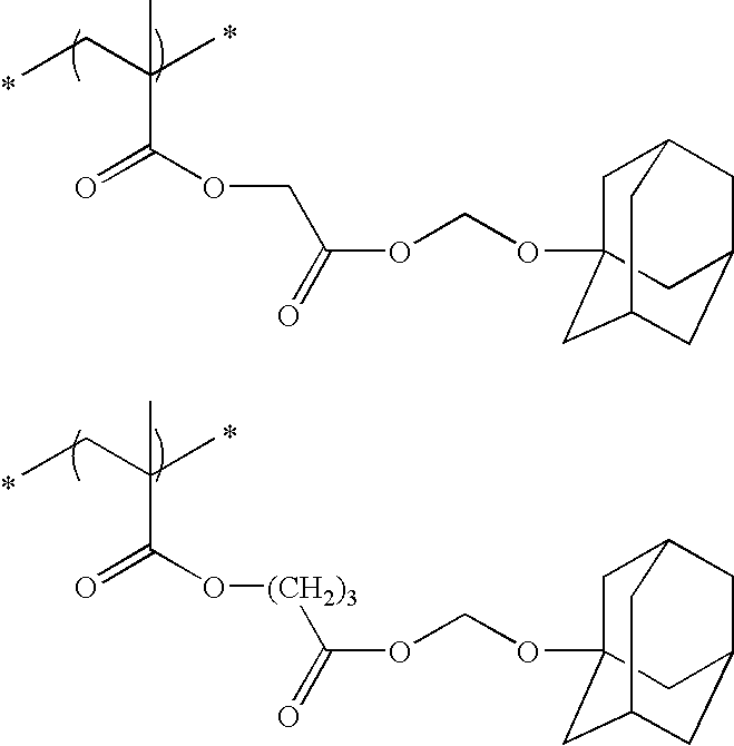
O(C(=O)C(C)(CC)C)CC(OCOC12CC3CC(CC(C1)C3)C2)=O.O(C(=O)C(C)(CC)C)[(CH2)3]C(OCOC12CC3CC(CC(C1)C3)C2)=O
